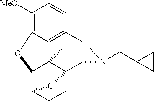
C1CN(CC2CC2)C2C34C15C1=C(C=CC([MeO])=C1OC5C(CC3)O4)C2
